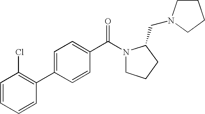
C1=CC=CC(C2=CC=C(C(=O)N3CCCC3CN3CCCC3)C=C2)=C1Cl
